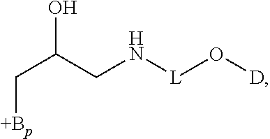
C(C(CN[L]O[D])O)[+Bp]
